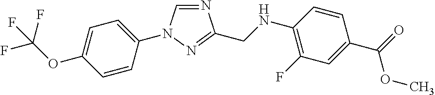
C1=C(OC(F)(F)F)C=CC(N2C=NC(CNC3=C(F)C=C(C(=O)OC)C=C3)=N2)=C1
